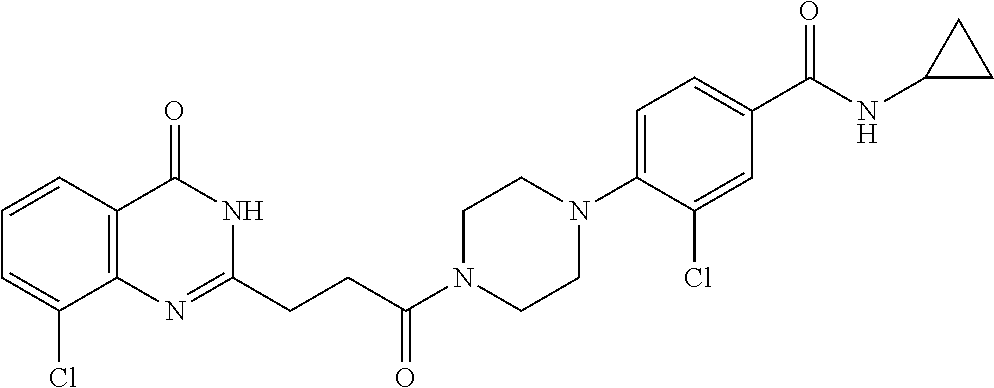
C12=C(N=C(CCC(N3CCN(C4=CC=C(C(NC5CC5)=O)C=C4Cl)CC3)=O)NC1=O)C(Cl)=CC=C2
